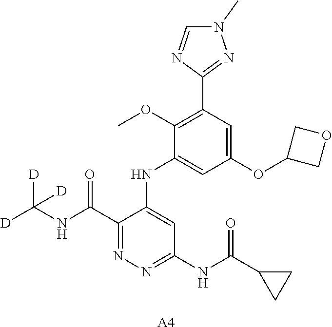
C1(C(NC([D])([D])[D])=O)=NN=C(NC(C2CC2)=O)C=C1NC1=CC(OC2COC2)=CC(C2=NN(C)C=N2)=C1OC.[A4]
